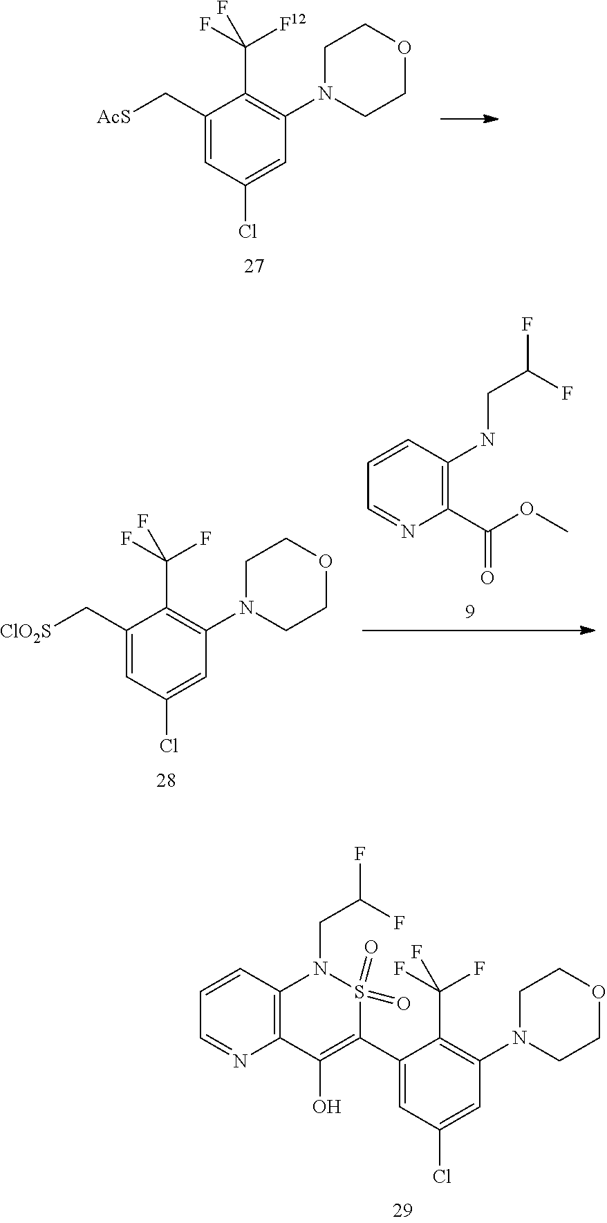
C1(C[AcS])=CC(Cl)=CC(N2CCOCC2)=C1C(F)([F12])F.C1(C(OC)=O)=C(NCC(F)F)C=CC=N1.C1(C[ClO2S])=CC(Cl)=CC(N2CCOCC2)=C1C(F)(F)F.C1=C(C2=C(O)C3=C(C=CC=N3)N(CC(F)F)S2(=O)=O)C(C(F)(F)F)=C(N2CCOCC2)C=C1Cl
